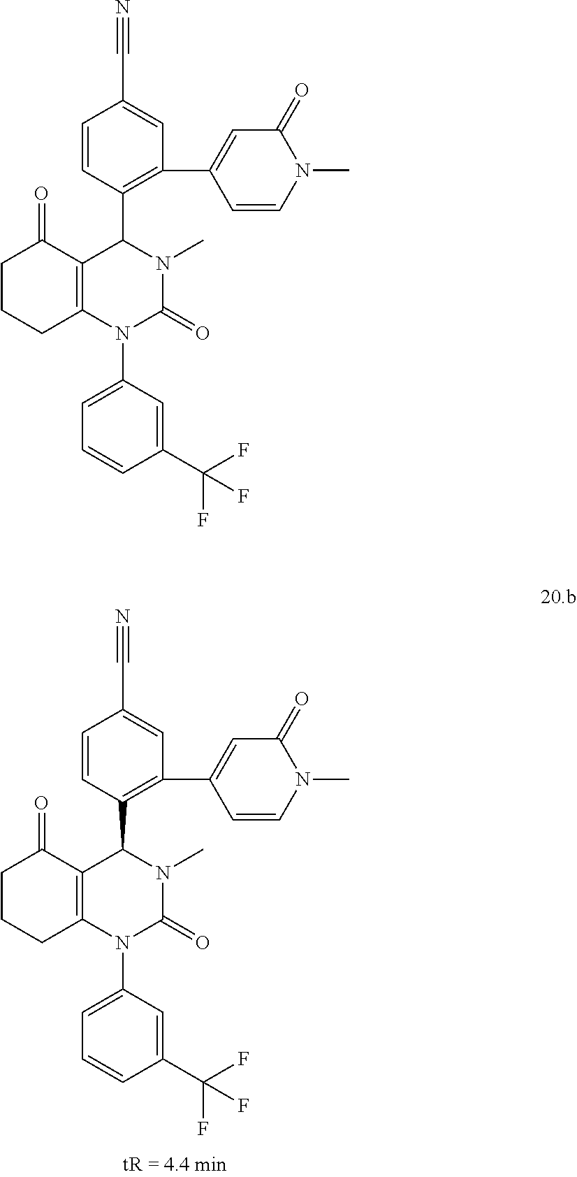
C12=C(N(C3=CC=CC(C(F)(F)F)=C3)C(=O)N(C)C1C1=C(C3=CC(=O)N(C)C=C3)C=C(C#N)C=C1)CCCC2=O.C12=C(N(C3=CC=CC(C(F)(F)F)=C3)C(=O)N(C)C1C1=C(C3=CC(=O)N(C)C=C3)C=C(C#N)C=C1)CCCC2=O
